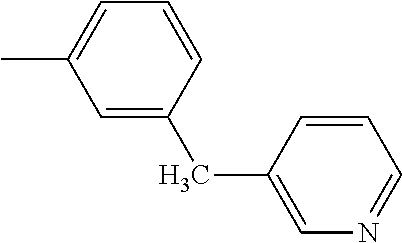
CC1=CC=CC(CC2=CN=CC=C2)=C1
